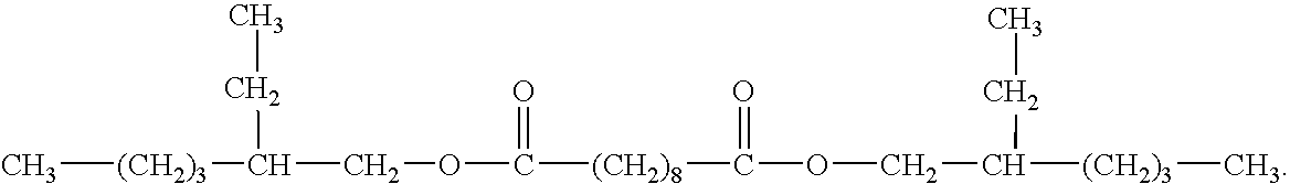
C[(CH2)3]C(CC)COC([(CH2)8]C(OCC([(CH2)3]C)CC)=O)=O
